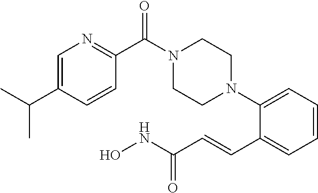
C1=CC=C(N2CCN(C(C3=NC=C(C(C)C)C=C3)=O)CC2)C(C=CC(NO)=O)=C1
